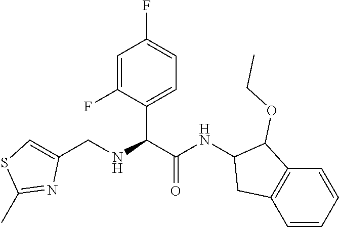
C1=C(F)C(C(C(=O)NC2C(OCC)C3=C(C=CC=C3)C2)NCC2=CSC(C)=N2)=CC=C1F
